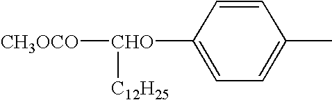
C1=CC([CHO]([CH3OCO])[C12H25])=CC=C1C
